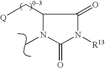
CN1C(C[Q])C(=O)N([R13])C1=O
